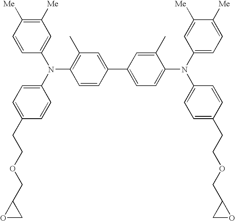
C1=CC([Me])=C([Me])C=C1N(C1=CC=C(CCOCC2OC2)C=C1)C1=C(C)C=C(C2=CC=C(N(C3=CC=C([Me])C([Me])=C3)C3=CC=C(CCOCC4CO4)C=C3)C(C)=C2)C=C1
